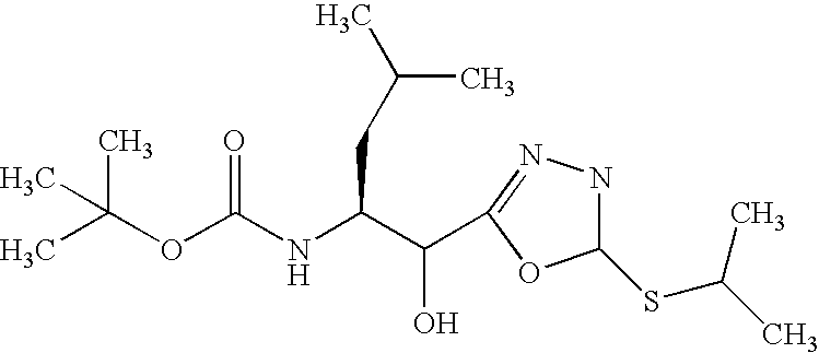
CC(C)(OC(NC(C(O)C1=NNC(SC(C)C)O1)CC(C)C)=O)C
